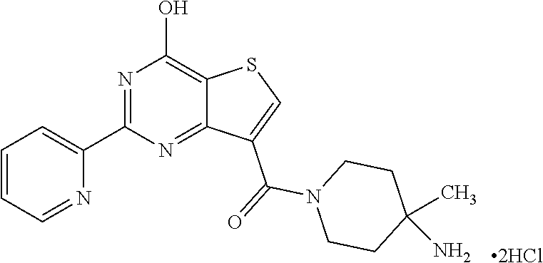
C1(C2=NC(O)=C3C(=N2)C(C(=O)N2CCC(N)(C)CC2)=CS3)=CC=CC=N1
